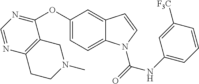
C1(OC2=NC=NC3=C2CN(C)CC3)=CC=C2C(=C1)C=CN2C(=O)NC1=CC=CC([F3C])=C1
